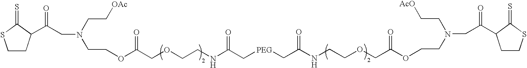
C1CC(C(CN(CCOC(COCCNC(C[PEG]CC(NCCOCC(OCCN(CC(C2CCSC2=S)=O)CC[AcO])=O)=O)=O)=O)CC[OAc])=O)C(=S)S1
